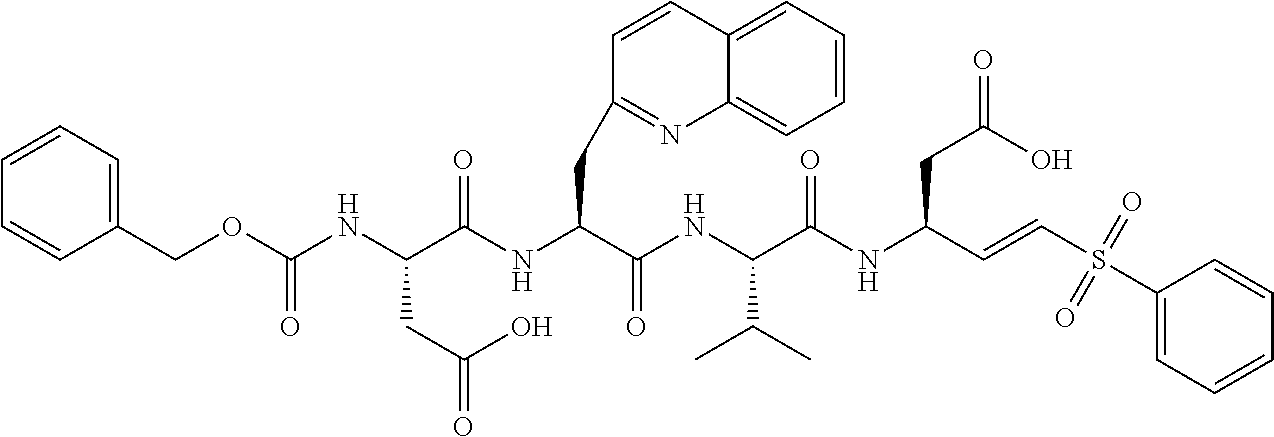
C1(COC(NC(C(NC(C(NC(C(NC(C=CS(C2=CC=CC=C2)(=O)=O)CC(O)=O)=O)C(C)C)=O)CC2=NC3=CC=CC=C3C=C2)=O)CC(=O)O)=O)=CC=CC=C1
